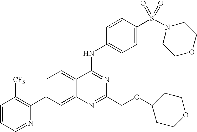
C1=CC=NC(C2=CC=C3C(=C2)N=C(COC2CCOCC2)N=C3NC2=CC=C(S(N3CCOCC3)(=O)=O)C=C2)=C1[CF3]
